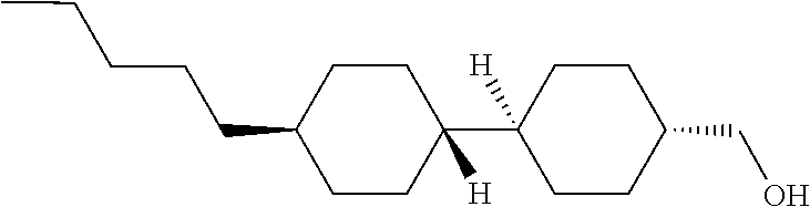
C1(CO)CCC([H])(C2([H])CCC(CCCCC)CC2)CC1
